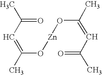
C(=O)(C)C=C(O[Zn]OC(=CC(C)=O)C)C
